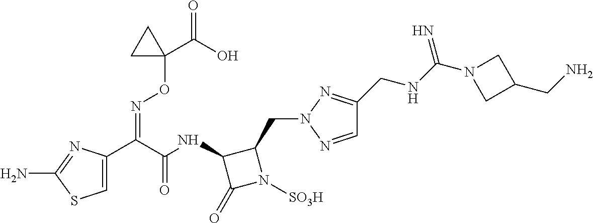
C1=NN(CC2C(NC(C(C3=CSC(N)=N3)=NOC3(C(=O)O)CC3)=O)C(=O)N2[SO3H])N=C1CNC(N1CC(CN)C1)=N
